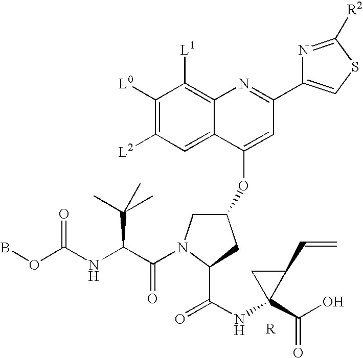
C1(OC2=CC(C3=CSC([R2])=N3)=NC3=C([L1])C([L0])=C([L2])C=C23)CN(C(=O)C(C(C)(C)C)NC(=O)OB)C(C(=O)NC2(C(=O)O)CC2C=C)C1
